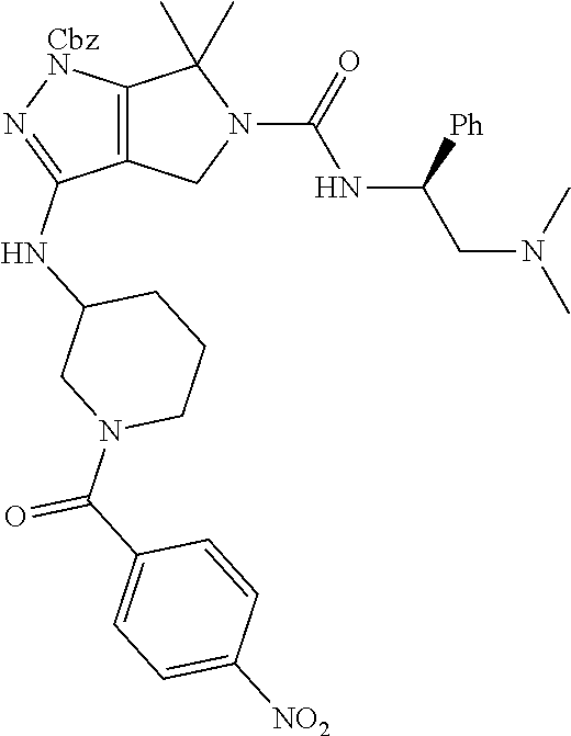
C12=C(CN(C(=O)NC(CN(C)C)[Ph])C1(C)C)C(NC1CN(C(C3=CC=C([NO2])C=C3)=O)CCC1)=N[CbzN]2
